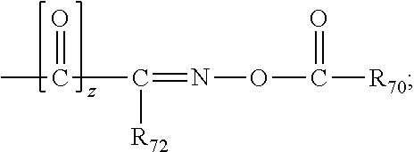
C(C(=NOC([R70])=O)[R72])(C)=O
